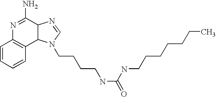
C1=CC=CC2=C1N=C(N)C1C2N(CCCCNC(NCCCCCCC)=O)C=N1
